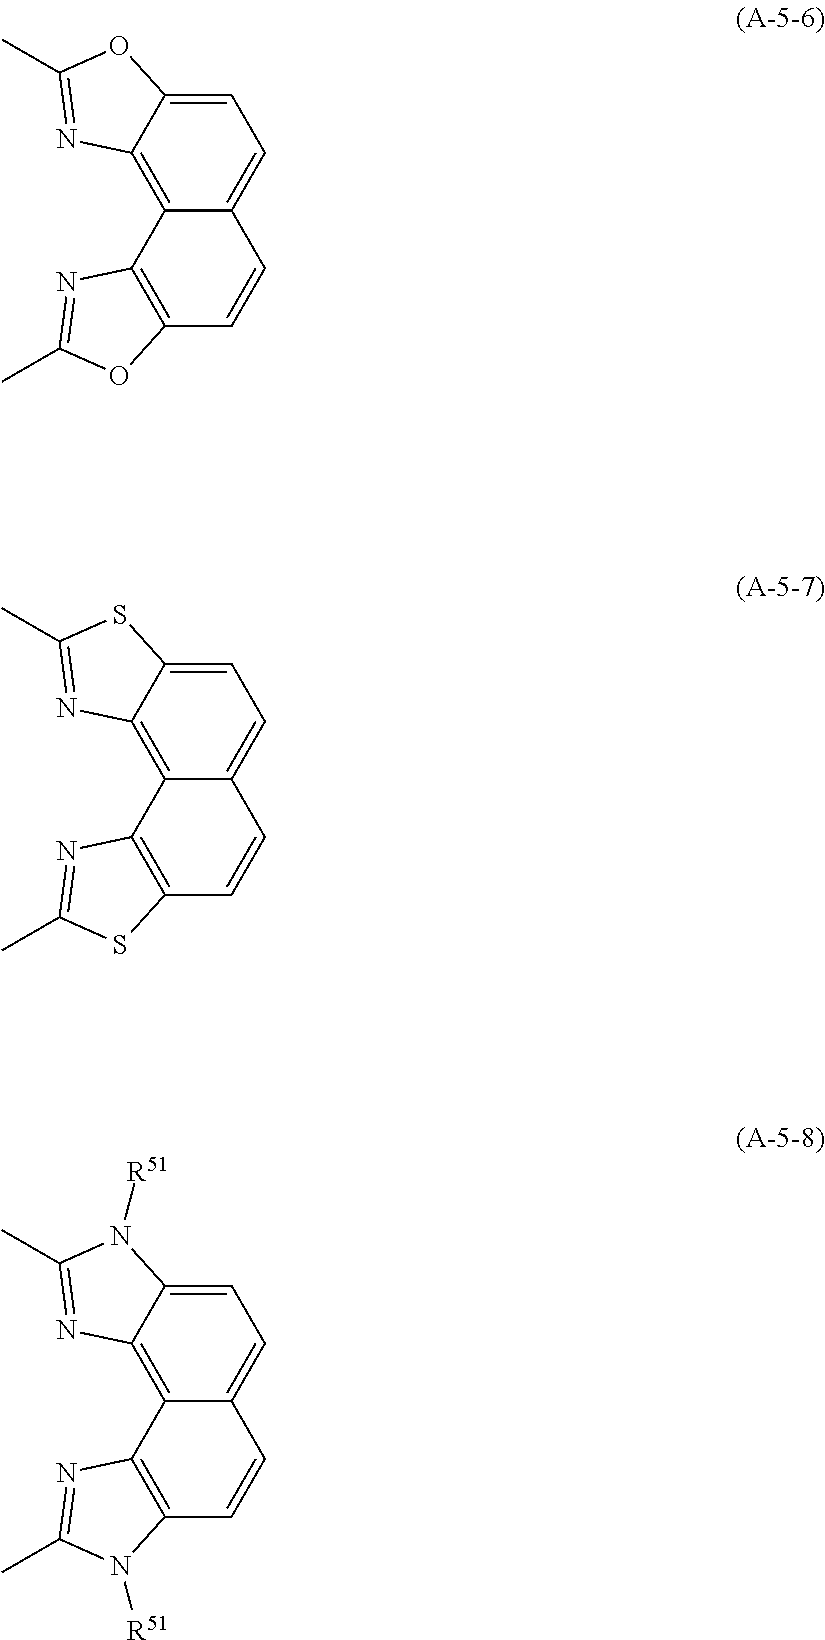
C1=C2C(=C3C(=C1)OC(C)=N3)C1=C(C=C2)OC(C)=N1.C1=C2C(=C3C(=C1)SC(C)=N3)C1=C(C=C2)SC(C)=N1.C1=C2C(=C3C(=C1)N([R51])C(C)=N3)C1=C(C=C2)N([R51])C(C)=N1
